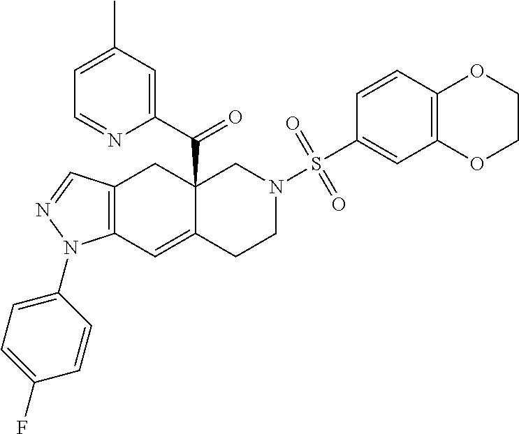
C1(N2C3=C(CC4(C(C5=CC(C)=CC=N5)=O)C(=C3)CCN(S(C3=CC5=C(C=C3)OCCO5)(=O)=O)C4)C=N2)=CC=C(F)C=C1
